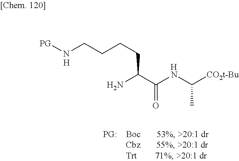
NC(C(NC([CO2t-Bu])C)=O)CCCCN[PG].[H].[H]
